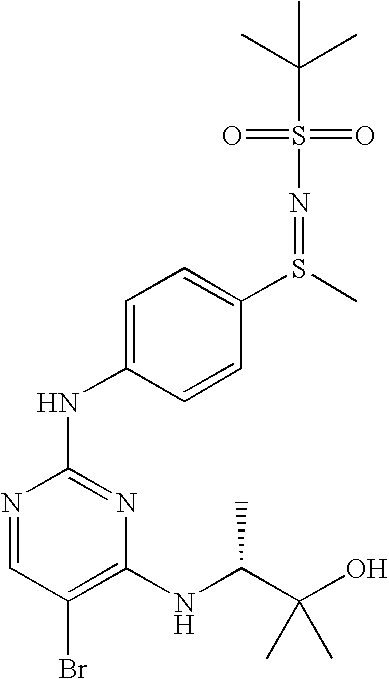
C(S(=O)(=O)N=S(C1=CC=C(NC2=NC(NC(C(O)(C)C)C)=C(Br)C=N2)C=C1)C)(C)(C)C
